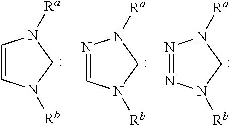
C1=CN([Rb])CN1[Ra].N1=CN([Rb])CN1[Ra].N1=NN([Rb])CN1[Ra]
